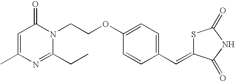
C1=C(C)N=C(CC)N(CCOC2=CC=C(C=C3SC(=O)NC3=O)C=C2)C1=O
